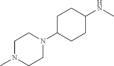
C1N(C)CCN(C2CCC(NC)CC2)C1
